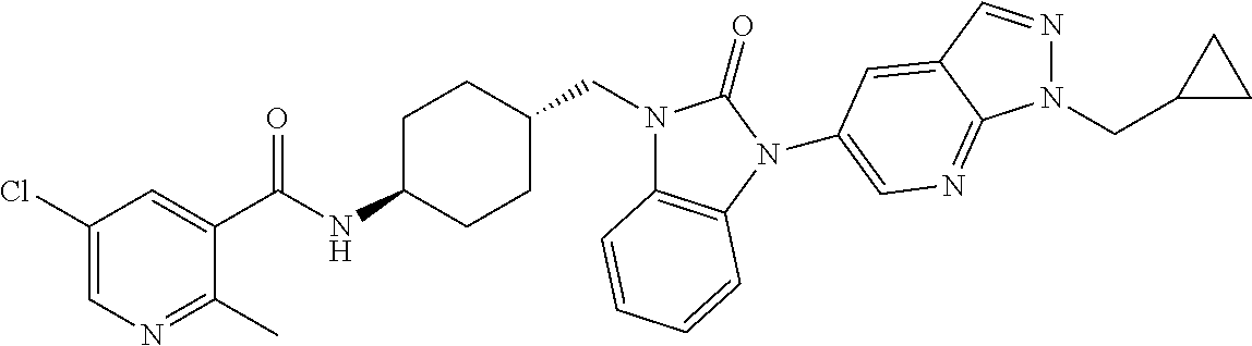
C1(Cl)=CN=C(C)C(C(NC2CCC(CN3C4=C(N(C5=CN=C6N(CC7CC7)N=CC6=C5)C3=O)C=CC=C4)CC2)=O)=C1
